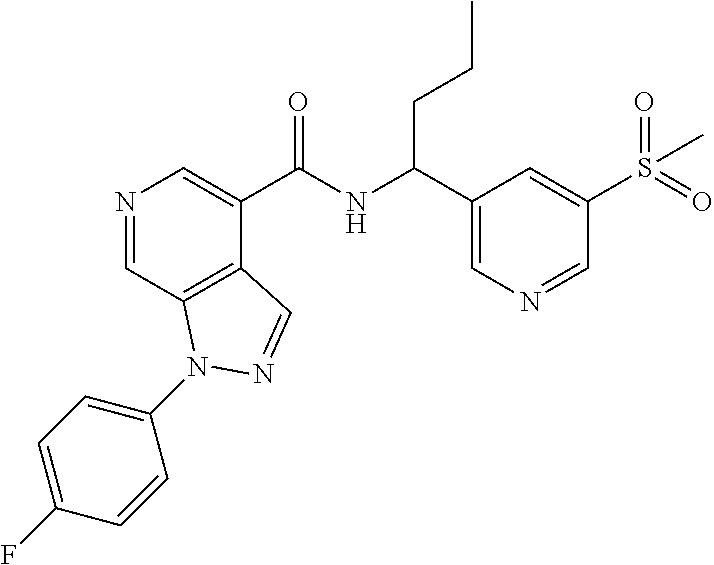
N1=CC2=C(C(C(NC(C3=CN=CC(S(=O)(=O)C)=C3)CCC)=O)=C1)C=NN2C1=CC=C(F)C=C1
